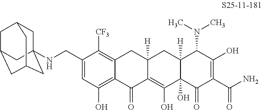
C1(CNC23CC4CC(CC(C2)C4)C3)=CC(O)=C2C(=C1[CF3])CC1([H])C(=C(O)C3(O)C([H])(C1)C(N(C)C)C(O)=C(C(N)=O)C3=O)C2=O
